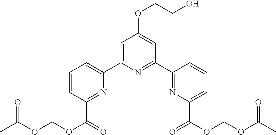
C1(C2=NC(C(OCOC(C)=O)=O)=CC=C2)=NC(C2=CC=CC(C(OCOC(C)=O)=O)=N2)=CC(OCCO)=C1
